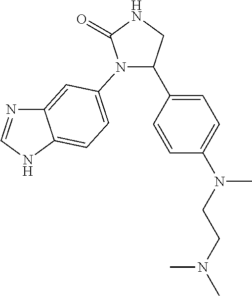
C1(=O)NCC(C2=CC=C(N(CCN(C)C)C)C=C2)N1C1=CC=C2C(=C1)N=CN2
